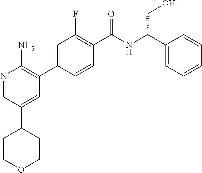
N1=CC(C2CCOCC2)=CC(C2=CC(F)=C(C([NH]C(C3=CC=CC=C3)CO)=O)C=C2)=C1N
